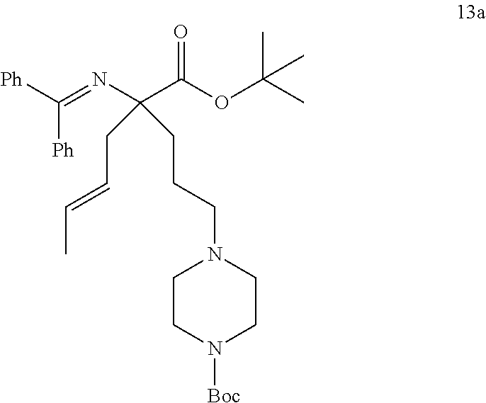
[Ph]C([Ph])=NC(C(OC(C)(C)C)=O)(CCCN1CCN([Boc])CC1)CC=CC
